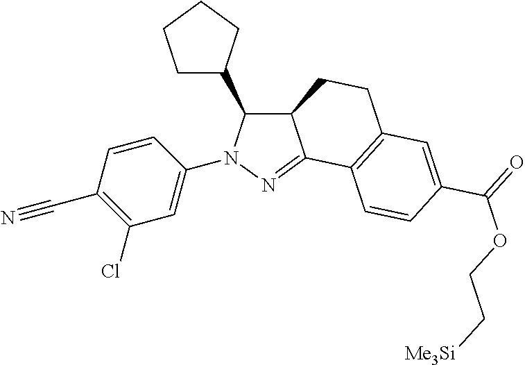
N1(C2=CC(Cl)=C(C#N)C=C2)C(C2CCCC2)C2C(=N1)C1=C(CC2)C=C(C(OCC[Me3Si])=O)C=C1
